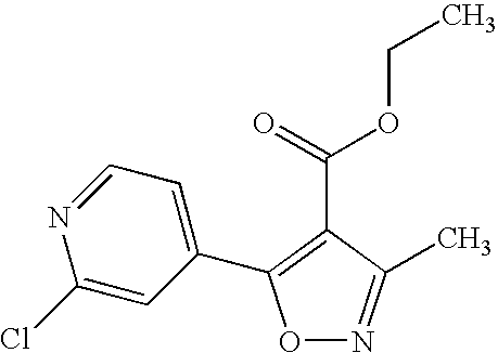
O1N=C(C)C(C(OCC)=O)=C1C1=CC=NC(Cl)=C1
